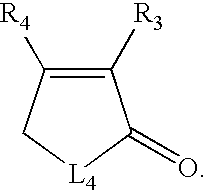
C1([R3])=C([R4])C[L4]C1=O
